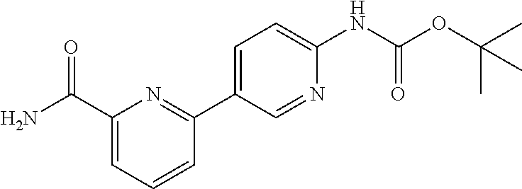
C1=C(C2=NC(C(N)=O)=CC=C2)C=NC(NC(OC(C)(C)C)=O)=C1
